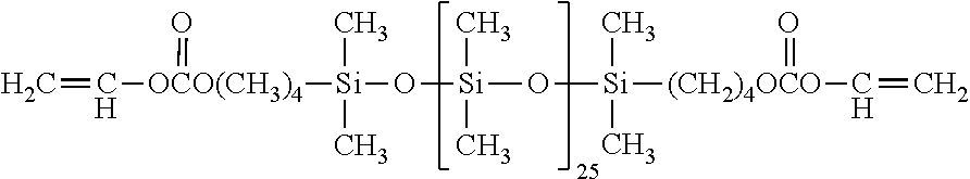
[OCO(CH3)4]([Si](O[Si](O[Si](C)(C)[(CH2)4OCO](=O)C=C)(C)C)(C)C)(=O)C=C
